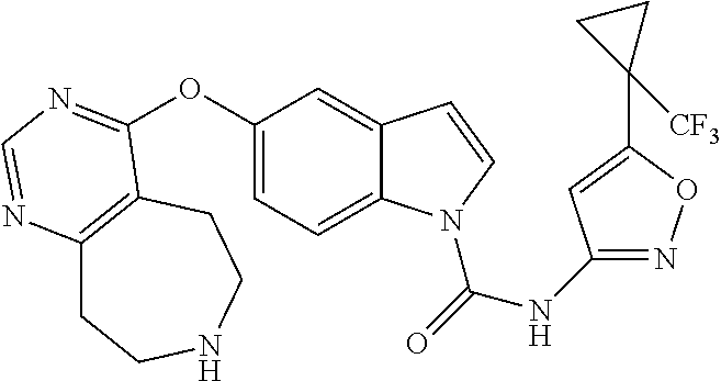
O(C1=CC=C2C(=C1)C=CN2C(=O)NC1=NOC(C2([CF3])CC2)=C1)C1=NC=NC2=C1CCNCC2
